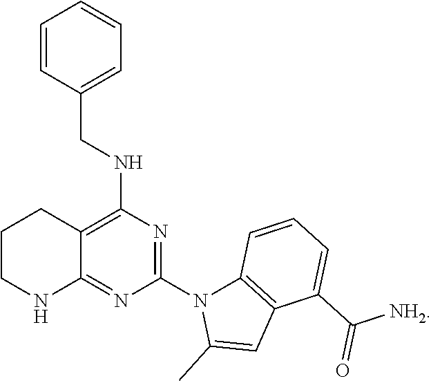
C1CNC2=NC(N3C4=C(C=C3C)C(C(=O)[NH2])=CC=C4)=NC(NCC3=CC=CC=C3)=C2C1
